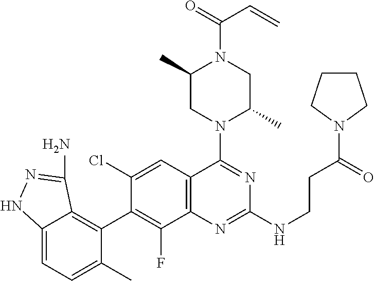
C12=CC=C(C)C(C3=C(F)C4=C(C=C3Cl)C(N3C(C)CN(C(=O)C=C)C(C)C3)=NC(NCCC(=O)N3CCCC3)=N4)=C1C(N)=NN2
